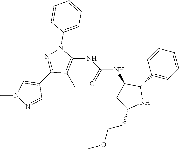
C1(C)=C(NC(=O)NC2CC(CCOC)NC2C2=CC=CC=C2)N(C2=CC=CC=C2)N=C1C1=CN(C)N=C1
